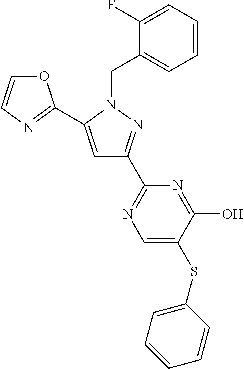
O1C=CN=C1C1=CC(C2=NC=C(SC3=CC=CC=C3)C(O)=N2)=NN1CC1=CC=CC=C1F
